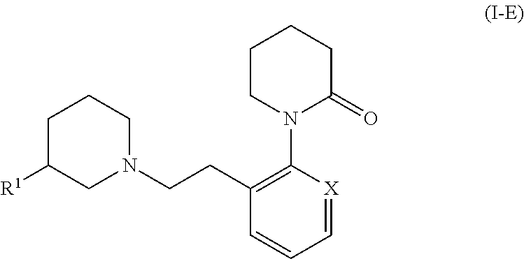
C(N1CCCC([R1])C1)CC1=C(N2C(=O)CCCC2)[X]=CC=C1
